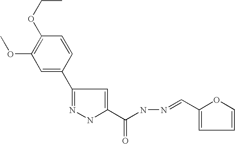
C1=C(C2=NNC(C(NN=CC3=CC=CO3)=O)=C2)C=CC(OCC)=C1OC
